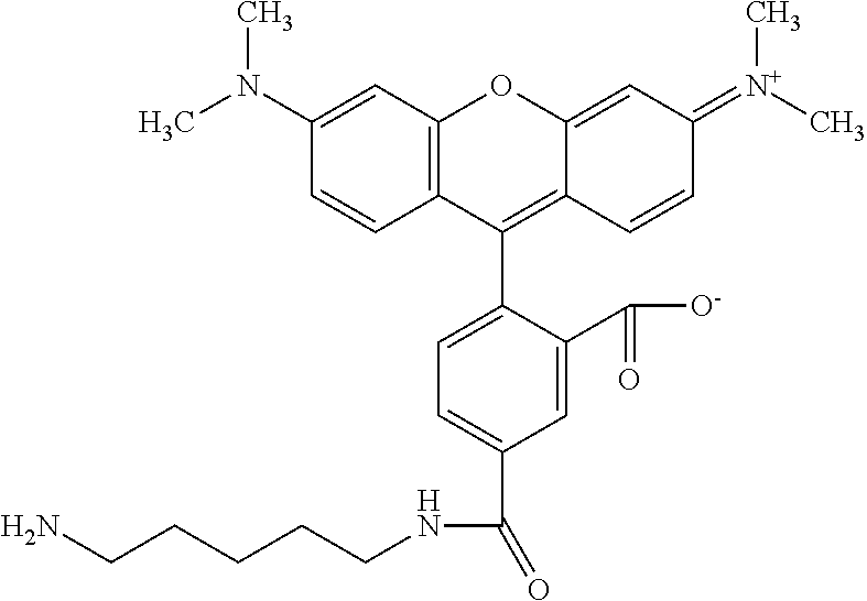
C1(C(NCCCCCN)=O)=CC=C(C2=C3C(=CC(=[N+](C)C)C=C3)OC3=C2C=CC(N(C)C)=C3)C(C(=O)[O-])=C1
